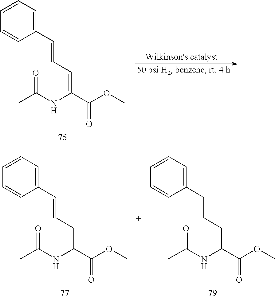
C1(C=CC=C(C(OC)=O)NC(C)=O)=CC=CC=C1.C1(CCCC(C(OC)=O)NC(C)=O)=CC=CC=C1.C1(C=CCC(C(OC)=O)NC(C)=O)=CC=CC=C1
